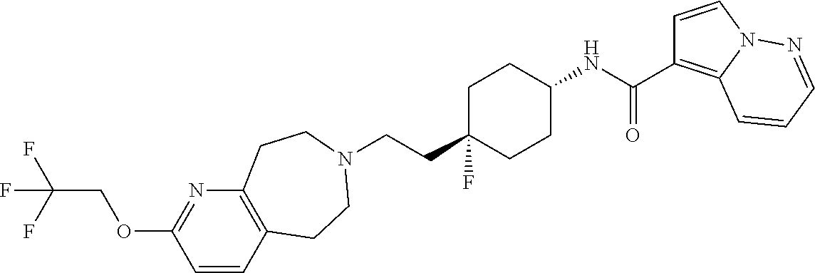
C(CC1(F)CCC(NC(=O)C2=C3N(C=C2)N=CC=C3)CC1)N1CCC2=C(N=C(OCC(F)(F)F)C=C2)CC1
